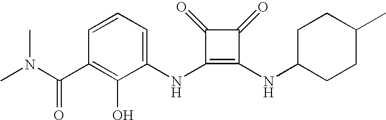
CN(C(C1=C(O)C(NC2=C(NC3CCC(C)CC3)C(=O)C2=O)=CC=C1)=O)C
